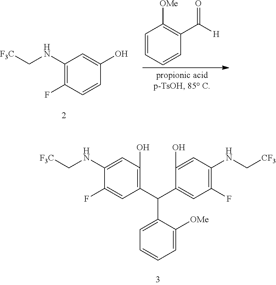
C1(F)=C(NC[F3C])C=C(O)C=C1.C1=CC=CC(C([H])=O)=C1[OMe].C1(F)=CC(C(C2=CC(F)=C(NC[CF3])C=C2O)C2=CC=CC=C2[OMe])=C(O)C=C1NC[F3C]
